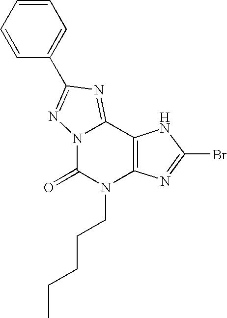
N12C(=O)N(CCCCC)C3=C(C1=NC(C1=CC=CC=C1)=N2)NC(Br)=N3
